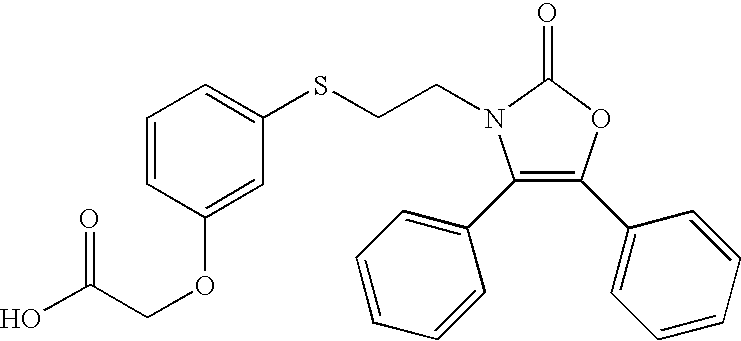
C1(SCCN2C(C3=CC=CC=C3)=C(C3=CC=CC=C3)OC2=O)=CC=CC(OCC(O)=O)=C1
